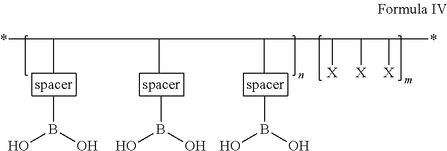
CB(O)O.CB(O)O.CB(O)O.*C(C)C(C)C(C)C([X])C([X])C([X])*
